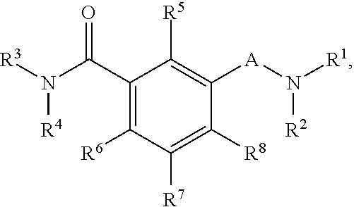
[R3]N(C(C1=C([R6])C([R7])=C([R8])C([A]N([R1])[R2])=C1[R5])=O)[R4]
